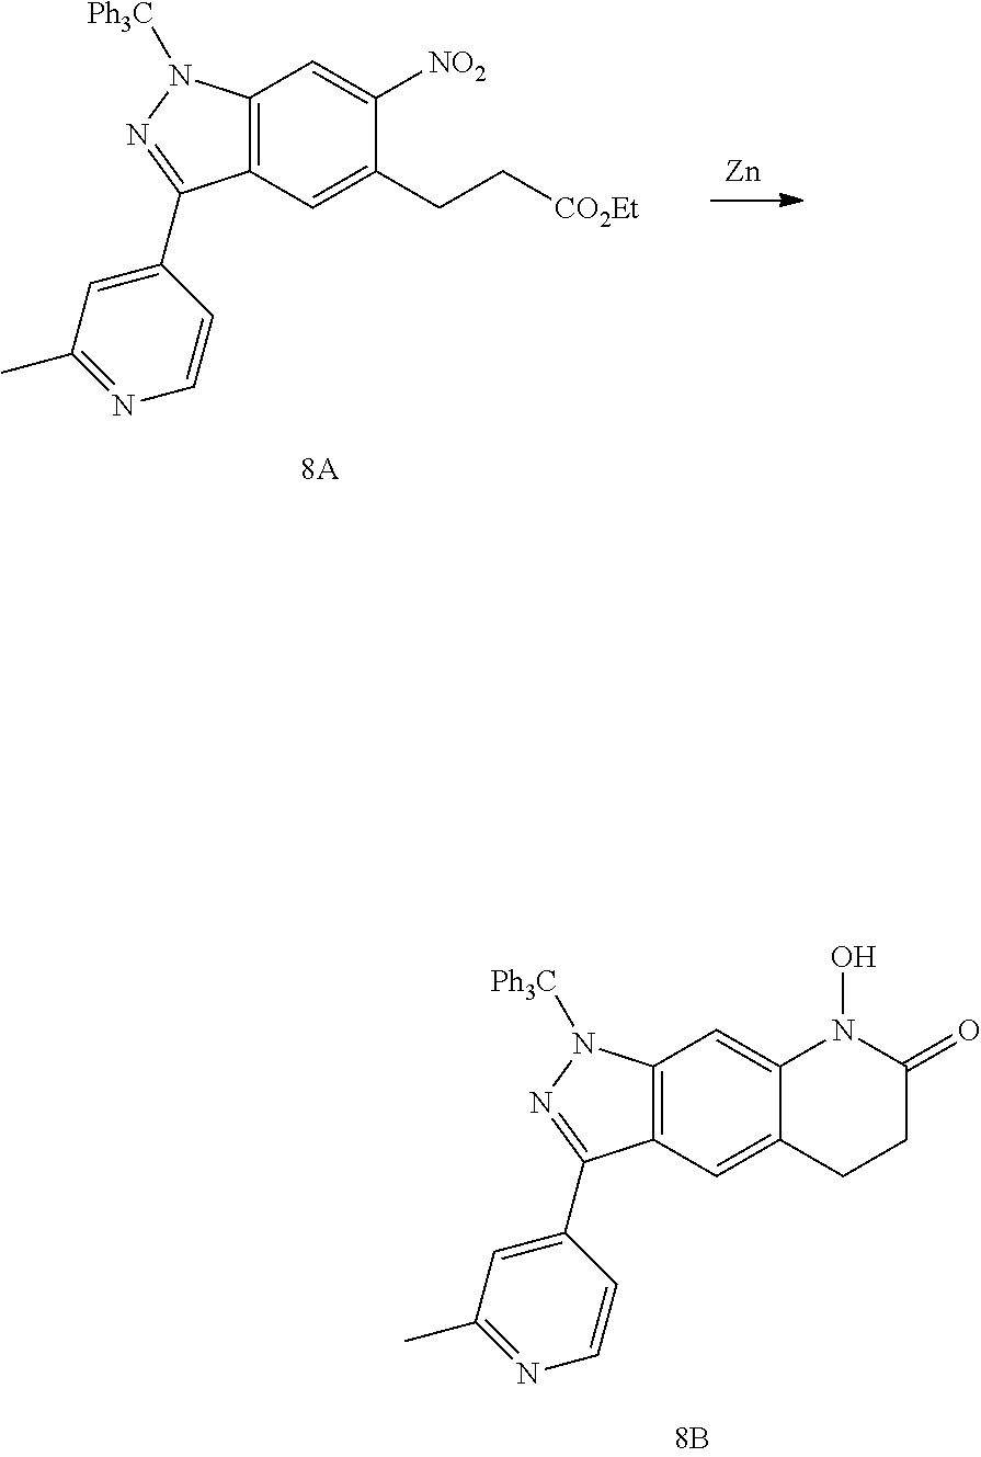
C12=C(C=C3C(=C1)N(O)C(=O)CC3)C(C1=CC(C)=NC=C1)=NN2[Ph3C].C12=C(C=C(CC[CO2Et])C([NO2])=C1)C(C1=CC(C)=NC=C1)=NN2[Ph3C].[Zn]
